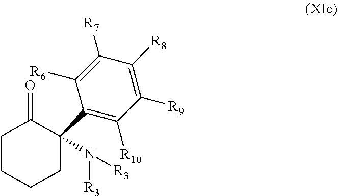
C1CCCC(C2=C([R10])C([R9])=C([R8])C([R7])=C2[R6])(N([R3])[R3])C1=O
